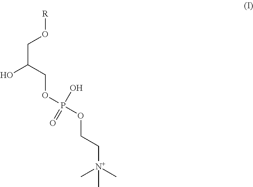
[R]OCC(O)COP(O)(=O)OCC[N+](C)(C)C
